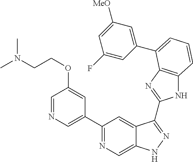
C1(C2=NC=C3C(=C2)C(C2=NC4=C(N2)C=CC=C4C2=CC([MeO])=CC(F)=C2)=NN3)=CN=CC(OCCN(C)C)=C1
